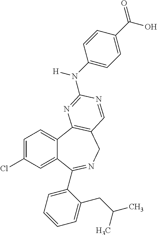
C1=C(Cl)C=C2C(=C1)C1=C(CN=C2C2=CC=CC=C2CC(C)C)C=NC(N(C2=CC=C(C(=O)O)C=C2)[H])=N1
